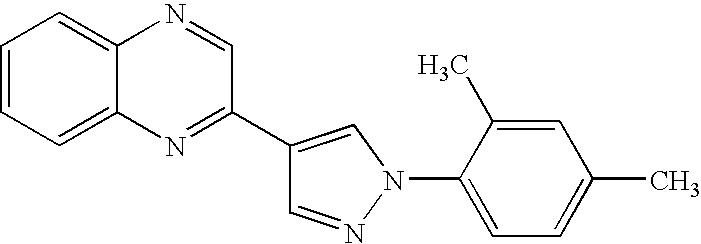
C1=NN(C2=CC=C(C)C=C2C)C=C1C1=NC2=CC=CC=C2N=C1
